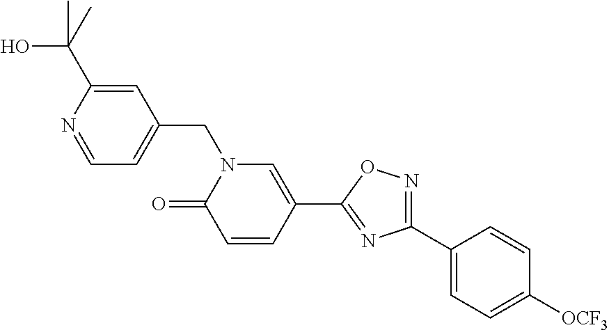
C1=C(C(O)(C)C)N=CC=C1CN1C(=O)C=CC(C2=NC(C3=CC=C([OCF3])C=C3)=NO2)=C1
